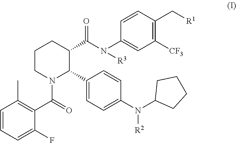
C1CN(C(=O)C2=C(C)C=CC=C2F)C(C2=CC=C(N(C3CCCC3)[R2])C=C2)C(C(N(C2=CC([CF3])=C(C[R1])C=C2)[R3])=O)C1
